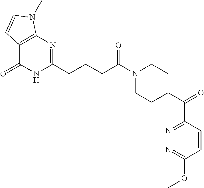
C12=C(N=C(CCCC(N3CCC(C(C4=NN=C(OC)C=C4)=O)CC3)=O)NC1=O)N(C)C=C2
